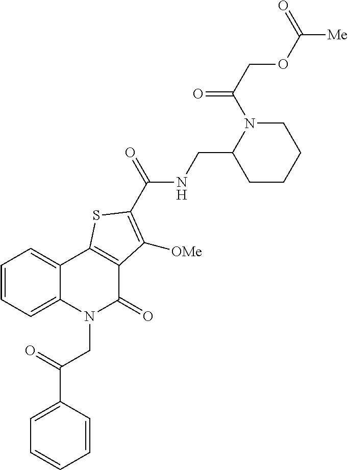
C1(C(=O)CN2C(=O)C3=C(C4=CC=CC=C24)SC(C(NCC2N(C(COC([Me])=O)=O)CCCC2)=O)=C3[OMe])=CC=CC=C1
